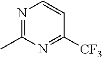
C1([CF3])=NC(C)=NC=C1
